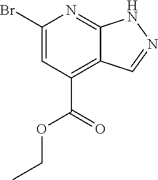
C1(Br)=CC(C(=O)OCC)=C2C(=N1)NN=C2
